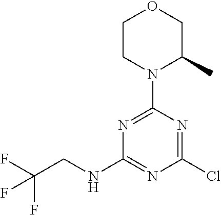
C1CN(C2=NC(NCC(F)(F)F)=NC(Cl)=N2)C(C)CO1
